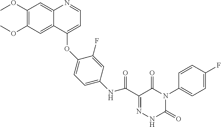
N1=C(C(NC2=CC=C(OC3=CC=NC4=CC(OC)=C(OC)C=C43)C(F)=C2)=O)C(=O)N(C2=CC=C(F)C=C2)C(=O)N1
